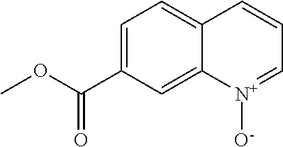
C1=C(C(OC)=O)C=C2C(=C1)C=CC=[N+]2[O-]
